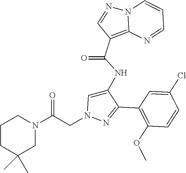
C1(C2=NN(CC(N3CCCC(C)(C)C3)=O)C=C2NC(C2=C3N(N=C2)C=CC=N3)=O)=C(OC)C=CC(Cl)=C1
